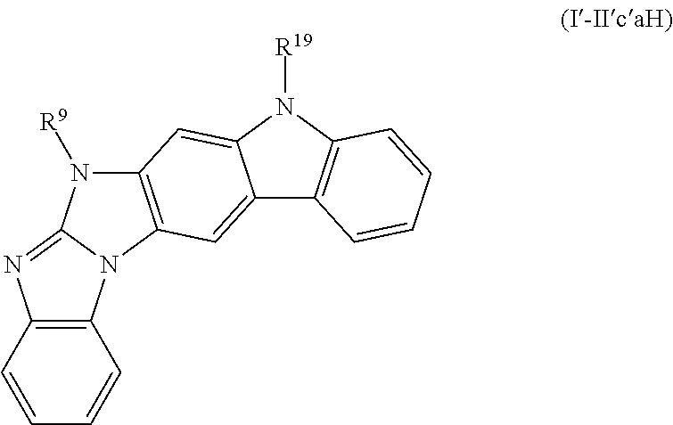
C12=CC3=C(C=C1N([R19])C1=C2C=CC=C1)N([R9])C1=NC2=C(N31)C=CC=C2
